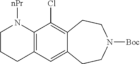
C12=C(C(Cl)=C3C(=C1)CCN([Boc])CC3)N([nPr])CCC2
